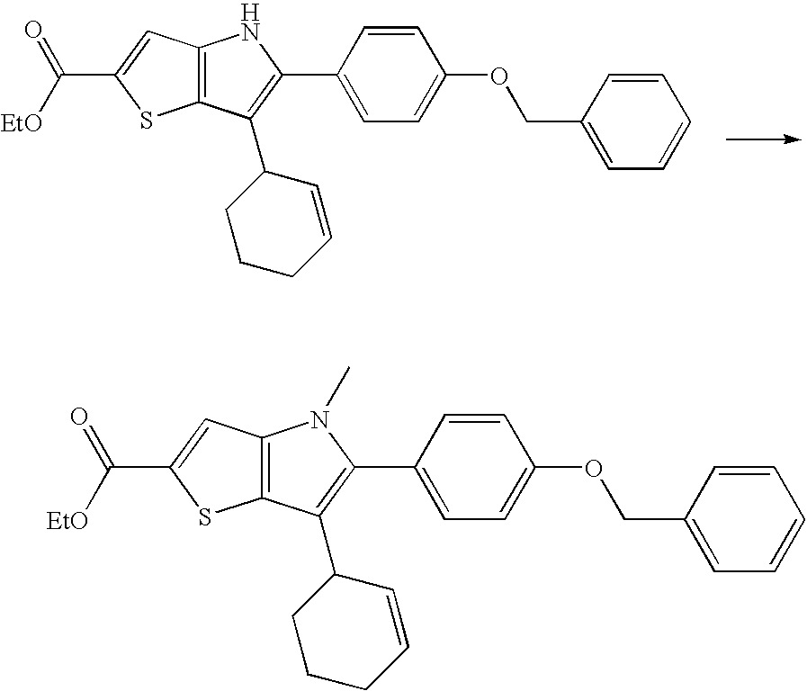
C12=C(C(C3CCCC=C3)=C(C3=CC=C(OCC4=CC=CC=C4)C=C3)N1)SC(C(=O)[EtO])=C2.C12=C(C(C3CCCC=C3)=C(C3=CC=C(OCC4=CC=CC=C4)C=C3)N1C)SC(C(=O)[EtO])=C2
